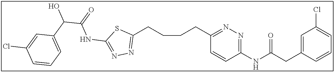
C1(CCCCC2=NN=C(NC(=O)C(C3=CC=CC(Cl)=C3)O)S2)=NN=C(NC(CC2=CC(Cl)=CC=C2)=O)C=C1
